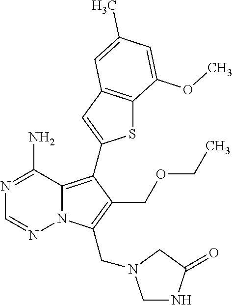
N1=C(N)C2=C(C3=CC4=C(S3)C(OC)=CC(C)=C4)C(COCC)=C(CN3CNC(=O)C3)N2N=C1
